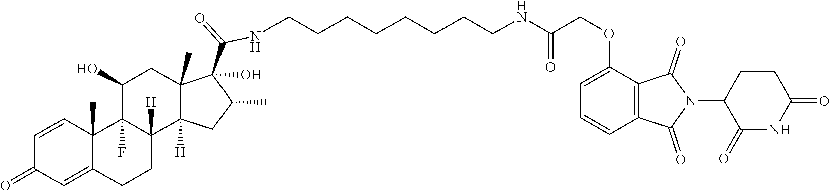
C(CCCNC(COC1=CC=CC2=C1C(=O)N(C1C(=O)NC(=O)CC1)C2=O)=O)CCCCNC(C1(O)C2(C)C([H])(C3([H])CCC4=CC(=O)C=CC4(C)C3(F)C(O)C2)CC1C)=O
